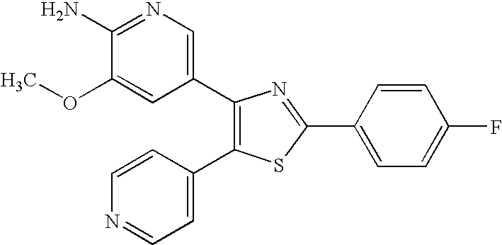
C1(C2=CN=C(N)C(OC)=C2)=C(C2=CC=NC=C2)SC(C2=CC=C(F)C=C2)=N1
